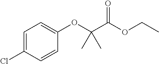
C1=C(Cl)C=CC(OC(C(OCC)=O)(C)C)=C1
